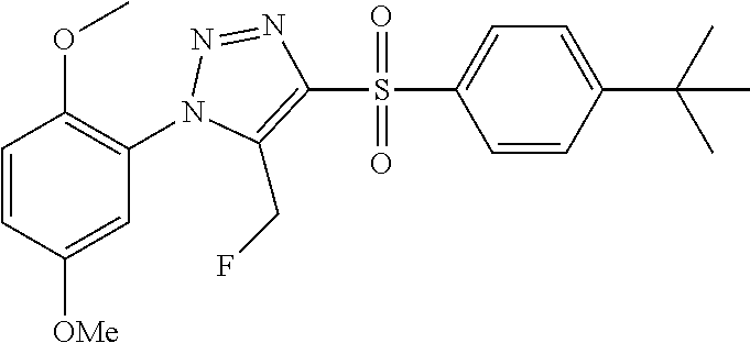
C1=CC([OMe])=CC(N2N=NC(S(=O)(=O)C3=CC=C(C(C)(C)C)C=C3)=C2CF)=C1OC
